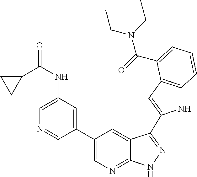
C1(C2=CN=C3C(=C2)C(C2=CC4=C(N2)C=CC=C4C(=O)N(CC)CC)=NN3)=CC(NC(=O)C2CC2)=CN=C1
